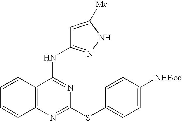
C1=CC2=C(C=C1)N=C(SC1=CC=C([NHBoc])C=C1)N=C2NC1=NNC([Me])=C1
